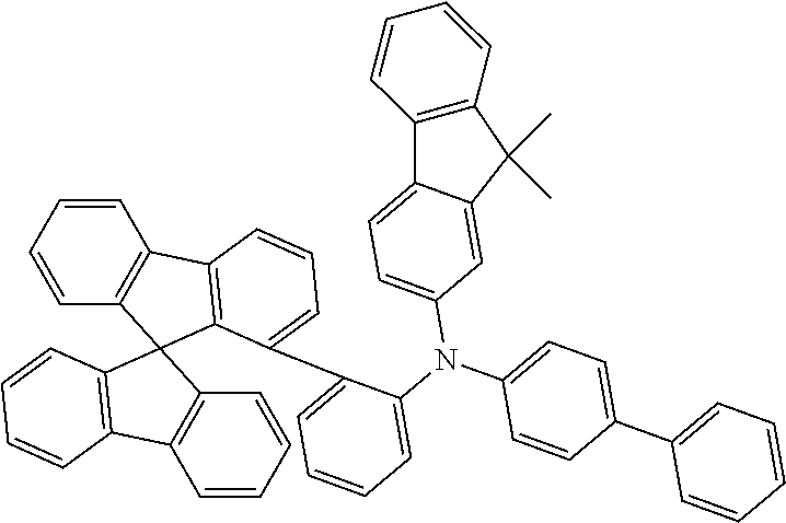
C1=CC2=C(C=C1)C1(C3=C2C=CC=C3C2=CC=CC=C2N(C2=CC=C(C3=CC=CC=C3)C=C2)C2=CC=C3C(=C2)C(C)(C)C2=C3C=CC=C2)C2=C(C3=C1C=CC=C3)C=CC=C2
